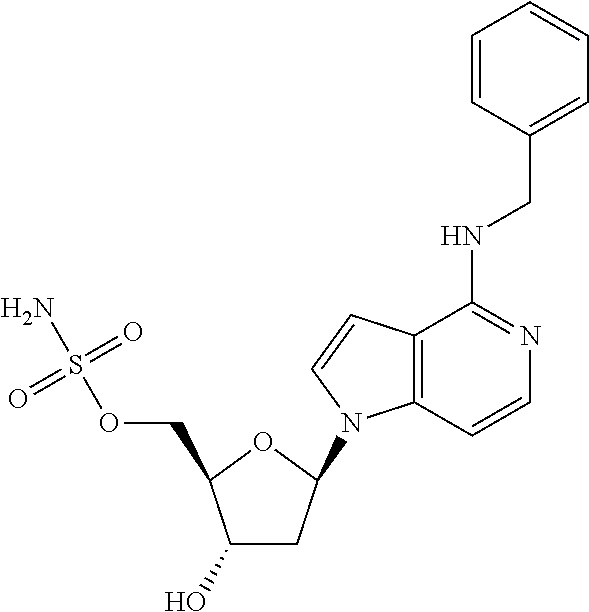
C1(O)CC(N2C3=C(C(NCC4=CC=CC=C4)=NC=C3)C=C2)OC1COS(N)(=O)=O
